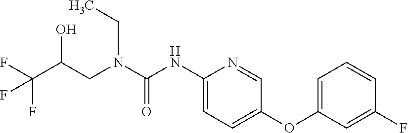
C1(NC(N(CC(C(F)(F)F)O)CC)=O)=CC=C(OC2=CC=CC(F)=C2)C=N1
